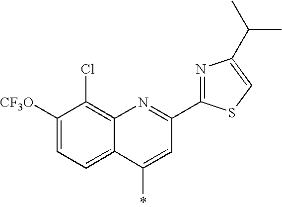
C1([CF3O])=CC=C2C(=C1Cl)N=C(C1=NC(C(C)C)=CS1)C=C2*
